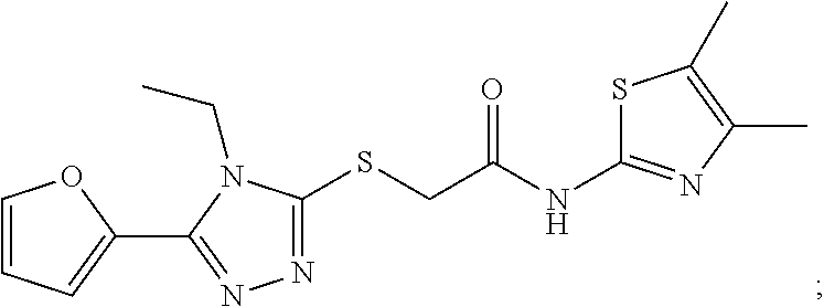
C1(C2=NN=C(SCC(NC3=NC(C)=C(C)S3)=O)N2CC)=CC=CO1
